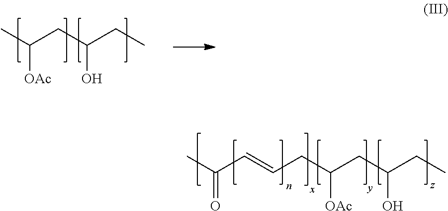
CC(CC(CC)O)[OAc].CC(C=CCC(CC(CC)O)[OAc])=O
